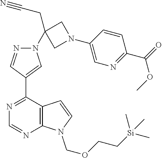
N1=C(C2=CN(C3(CC#N)CN(C4=CN=C(C(=O)OC)C=C4)C3)N=C2)C2=C(N=C1)N(COCC[Si](C)(C)C)C=C2
